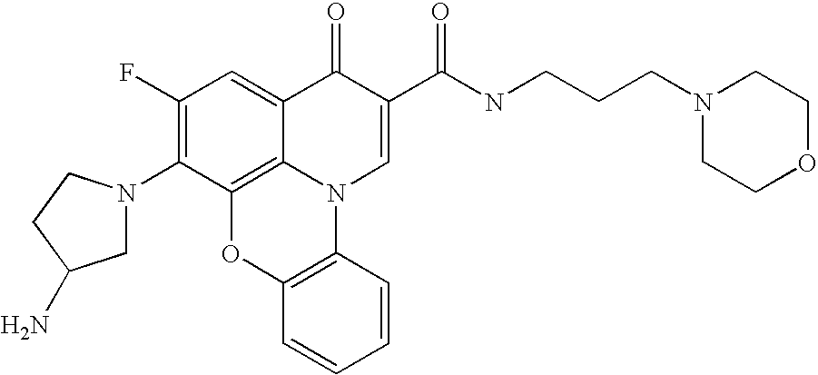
C1(F)=C(N2CC(N)CC2)C2=C3C(=C1)C(=O)C(C(NCCCN1CCOCC1)=O)=CN3C1=C(O2)C=CC=C1
